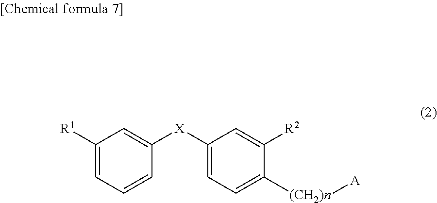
C1([R1])=CC=CC([X]C2=CC=C([(CH2)n][A])C([R2])=C2)=C1
